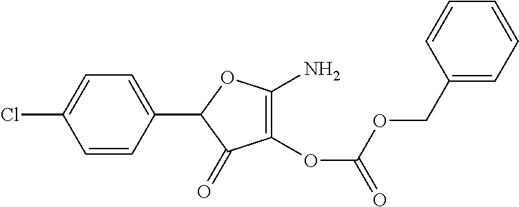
C1(C2=CC=C(Cl)C=C2)C(=O)C(OC(=O)OCC2=CC=CC=C2)=C(N)O1
